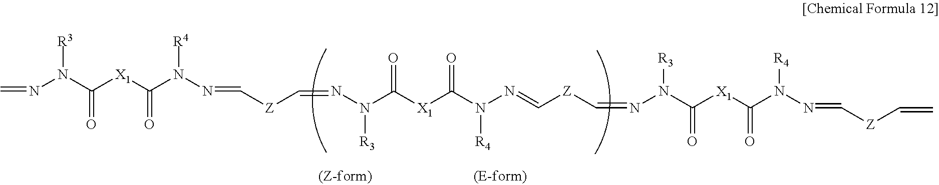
C=NN(C([X1]C(N(N=C[Z]C=NN(C([X1]C(N(N=C[Z]C=NN(C([X1]C(N(N=C[Z]C=C)[R4])=O)=O)[R3])[R4])=O)=O)[R3])[R4])=O)=O)[R3]
